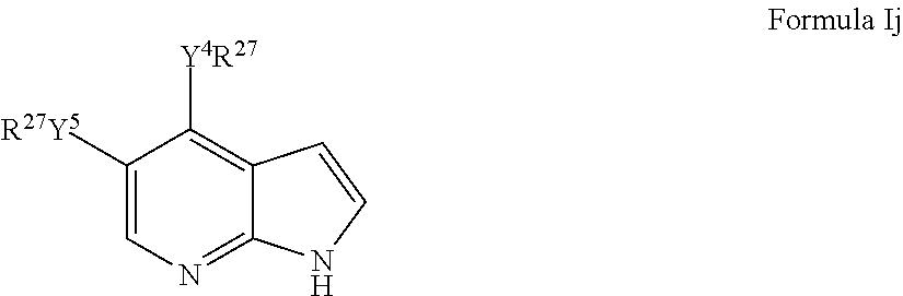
C1([R27Y5])=CN=C2C(=C1[Y4R27])C=CN2
